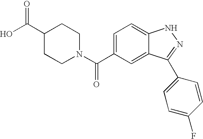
C1(C(N2CCC(C(O)=O)CC2)=O)=CC=C2C(=C1)C(C1=CC=C(F)C=C1)=NN2
